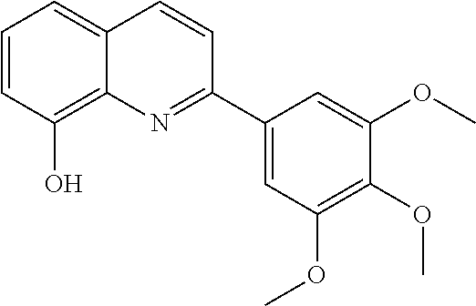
C1=CC(O)=C2C(=C1)C=CC(C1=CC(OC)=C(OC)C(OC)=C1)=N2
